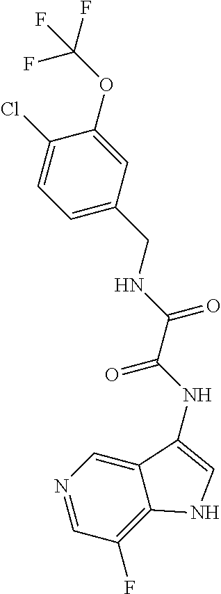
N1=CC(F)=C2C(=C1)C(NC(C(NCC1=CC=C(Cl)C(OC(F)(F)F)=C1)=O)=O)=CN2
